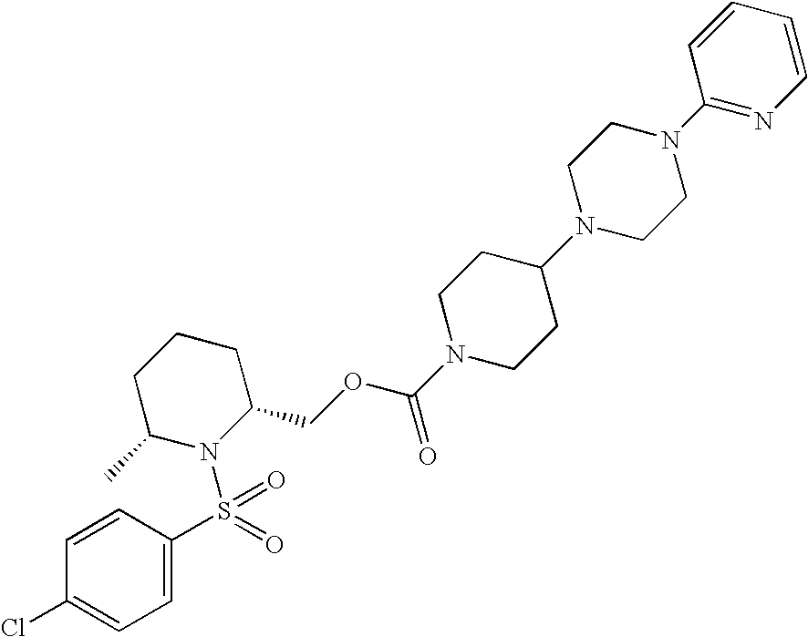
C1=C(S(N2C(COC(N3CCC(N4CCN(C5=NC=CC=C5)CC4)CC3)=O)CCCC2C)(=O)=O)C=CC(Cl)=C1
